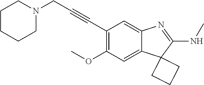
C12=CC(OC)=C(C#CCN3CCCCC3)C=C1N=C(NC)C21CCC1
